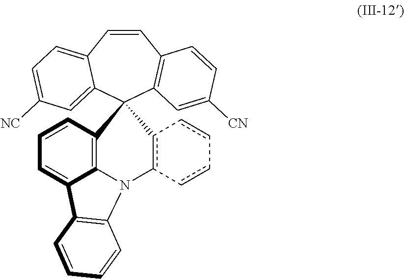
C1=CC2=CC=C([NC])C=C2C2(C3=C1C=CC([CN])=C3)C1=C3C(=CC=C1)C1=C(N3c3c2-cc-cc-3)C=CC=C1
